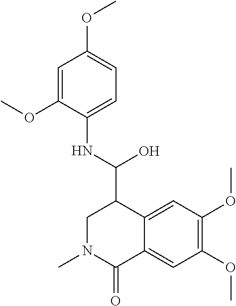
C1N(C)C(=O)C2=CC(OC)=C(OC)C=C2C1C(NC1=CC=C(OC)C=C1OC)O
